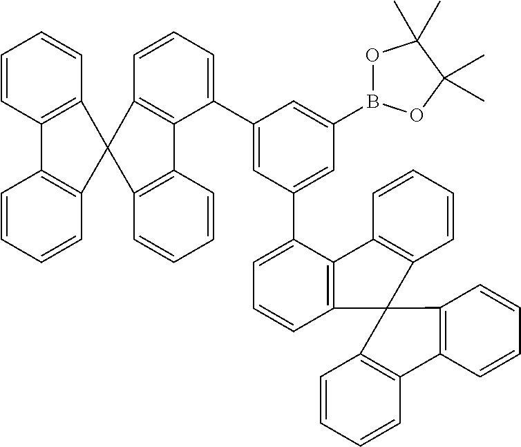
C1=CC2=C(C=C1)C1(C3=C2C=CC=C3)C2=C(C(C3=CC(C4=CC=CC5=C4C4=C(C=CC=C4)C54C5=C(C=CC=C5)C5=C4C=CC=C5)=CC(B4OC(C)(C)C(C)(C)O4)=C3)=CC=C2)C2=C1C=CC=C2
